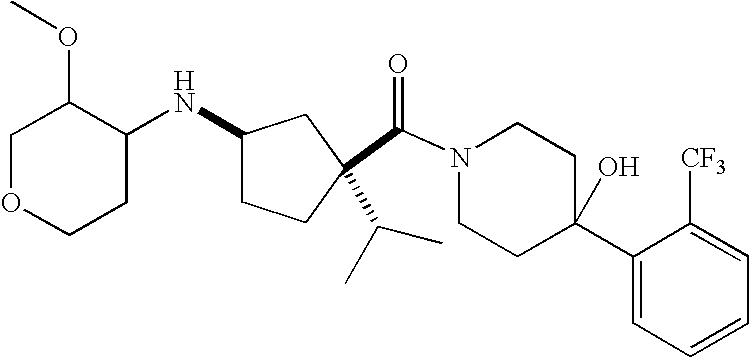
C(N1CCC(C2=CC=CC=C2[CF3])(O)CC1)(=O)C1(C(C)C)CCC(NC2C(OC)COCC2)C1
